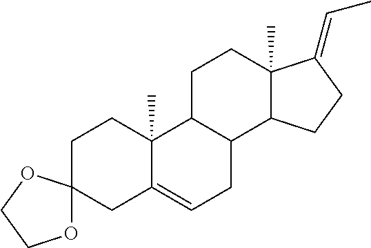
C12(C)C3C(C4C(C)(CC3)C(=CC)CC4)CC=C1CC1(CC2)OCCO1
